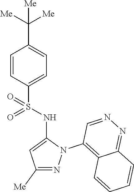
C1=CC(S(NC2=CC([Me])=NN2C2=C3C(=NN=C2)C=CC=C3)(=O)=O)=CC=C1C([Me])([Me])[Me]
